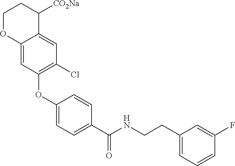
C1(OC2=C(Cl)C=C3C(=C2)OCCC3[CO2Na])=CC=C(C(NCCC2=CC=CC(F)=C2)=O)C=C1
